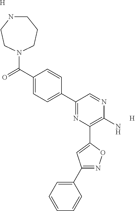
[H].[H].C1NCCN(C(C2=CC=C(C3=NC(C4=CC(C5=CC=CC=C5)=NO4)=C(N)N=C3)C=C2)=O)CC1
